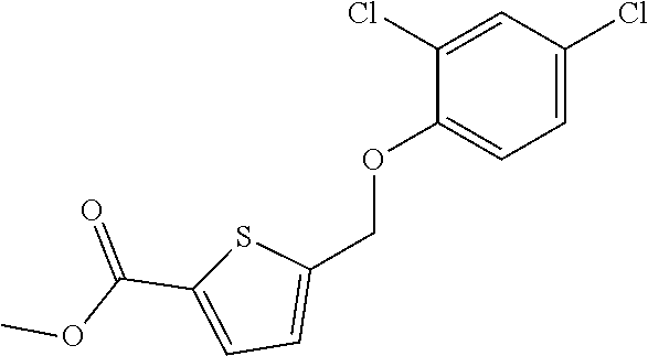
C1(C(OC)=O)=CC=C(COC2=CC=C(Cl)C=C2Cl)S1
